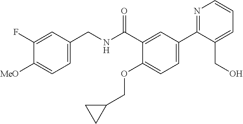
C1=C(CNC(C2=CC(C3=NC=CC=C3CO)=CC=C2OCC2CC2)=O)C=C(F)C([MeO])=C1
